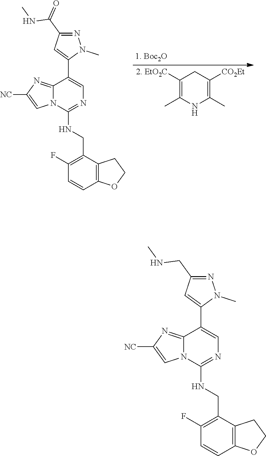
C1(CNC2=NC=C(C3=CC(C(=O)NC)=NN3C)C3=NC([NC])=CN23)=C(F)C=CC2=C1CCO2.C1([EtO2C])=C(C)NC(C)=C([CO2Et])C1.C1(CNC2=NC=C(C3=CC(CNC)=NN3C)C3=NC([NC])=CN23)=C(F)C=CC2=C1CCO2
